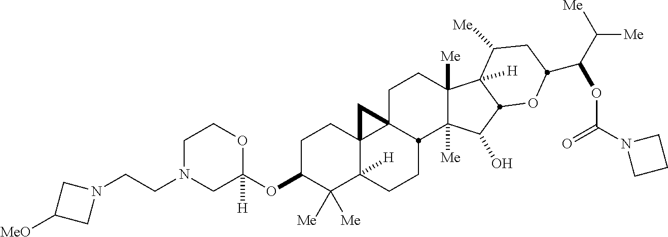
C1N(CCN2CC([MeO])C2)CC(OC2C([Me])([Me])C3([H])C4(CC2)C2(CCC5([Me])C([Me])(C(O)C6C5([H])C([Me])CC(C(C([Me])[Me])OC(N5CCC5)=O)O6)C2CC3)C4)([H])OC1
